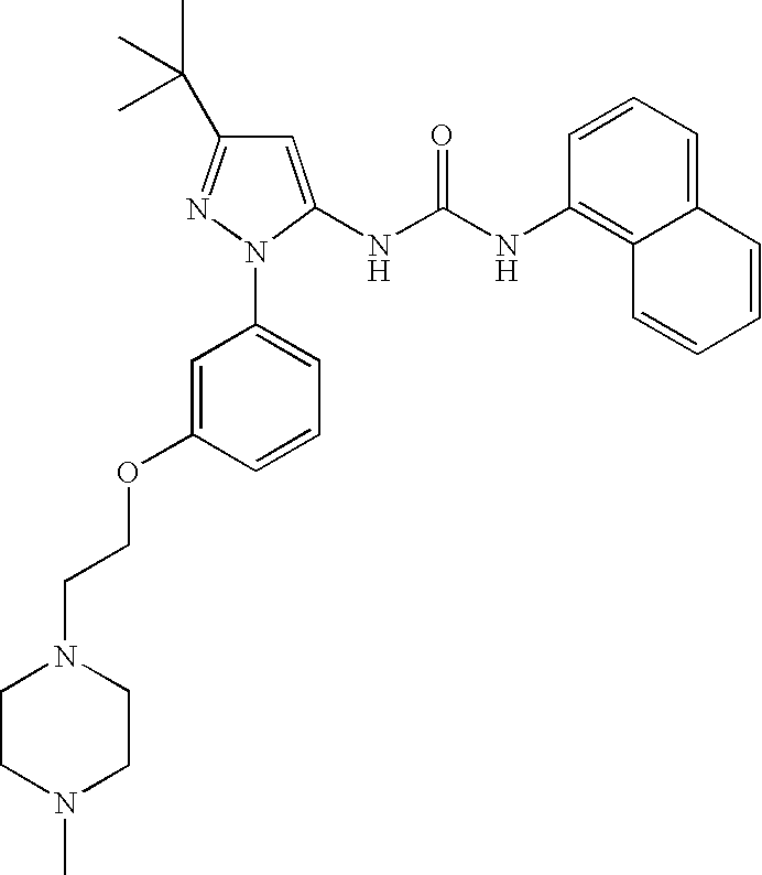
C1=C(NC(NC2=C3C(=CC=C2)C=CC=C3)=O)N(C2=CC=CC(OCCN3CCN(C)CC3)=C2)N=C1C(C)(C)C
